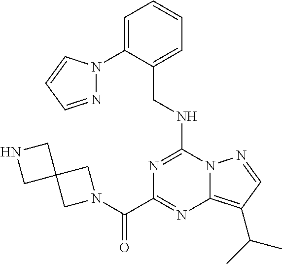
N1=C(NCC2=CC=CC=C2N2N=CC=C2)N2C(=C(C(C)C)C=N2)N=C1C(N1CC2(C1)CNC2)=O
